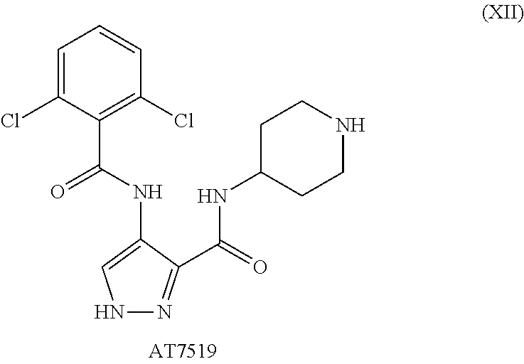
C1=C(Cl)C(C(NC2=CNN=C2C(NC2CCNCC2)=O)=O)=C(Cl)C=C1
